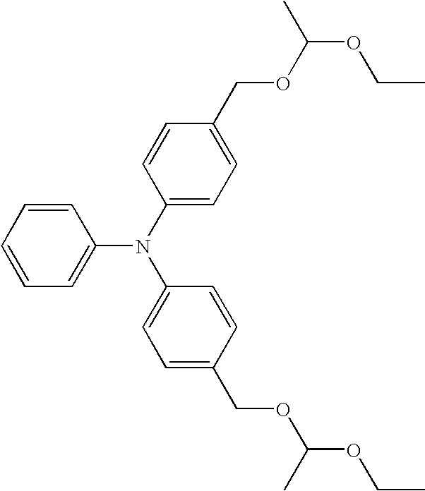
C1=CC=CC(N(C2=CC=C(COC(OCC)C)C=C2)C2=CC=C(COC(OCC)C)C=C2)=C1
